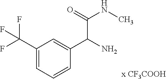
C1(C(F)(F)F)=CC=CC(C(N)C(NC)=O)=C1
